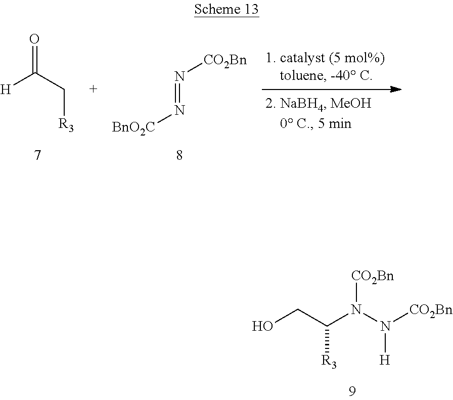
[H]C(C[R3])=O.N(=N[CO2Bn])[BnO2C].OCC(N(N([CO2Bn])[H])[CO2Bn])[R3]
